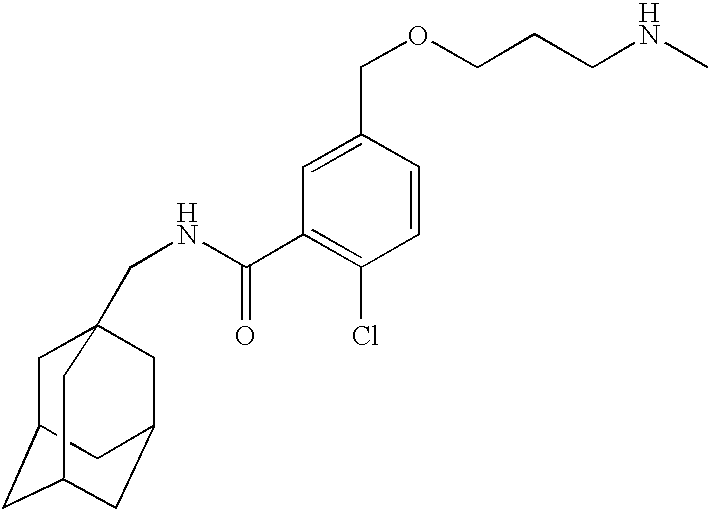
C1=C(COCCCNC)C=CC(Cl)=C1C(=O)NCC12CC3CC(CC(C1)C3)C2
